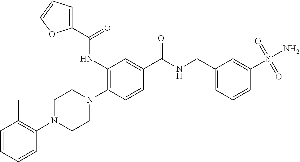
C1=CC=CC(N2CCN(C3=C(NC(C4=CC=CO4)=O)C=C(C(NCC4=CC=CC(S(N)(=O)=O)=C4)=O)C=C3)CC2)=C1C
